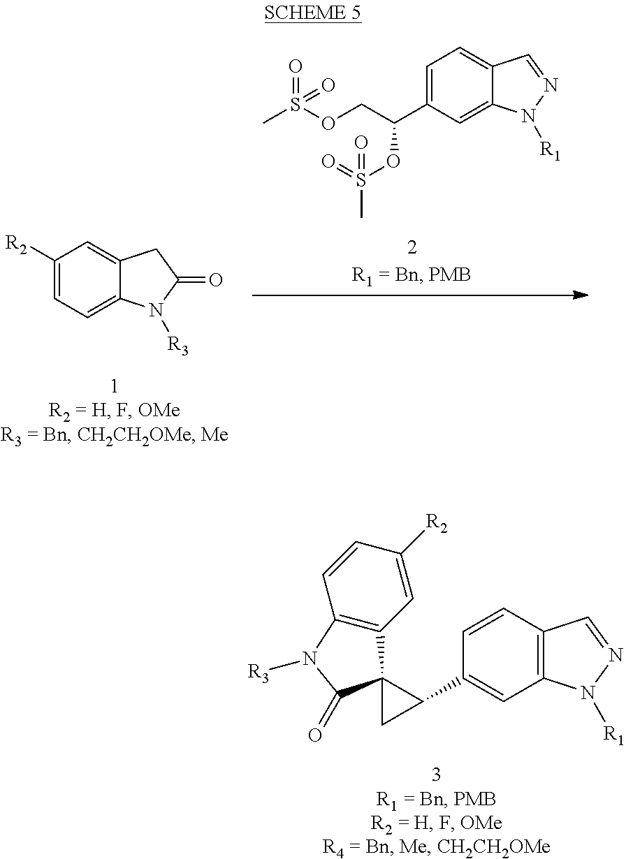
C1=CC2=C(C=C1C1CC13C1=C(C=CC([R2])=C1)N([R3])C3=O)N([R1])N=C2.C1=C(C(COS(C)(=O)=O)OS(C)(=O)=O)C=C2C(=C1)C=NN2[R1].C1([R2])=CC=C2C(=C1)CC(=O)N2[R3]
